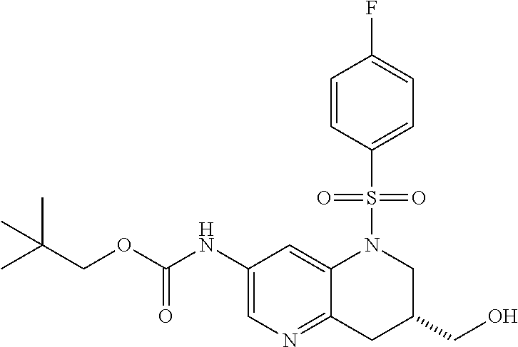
C(COC(NC1=CN=C2C(=C1)N(S(=O)(=O)C1=CC=C(F)C=C1)CC(CO)C2)=O)(C)(C)C
